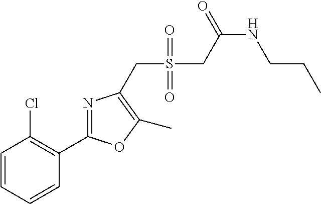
C1=CC=CC(C2=NC(CS(=O)(=O)CC(NCCC)=O)=C(C)O2)=C1Cl
